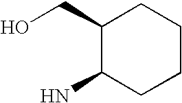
C1(CO)C(N)CCCC1
